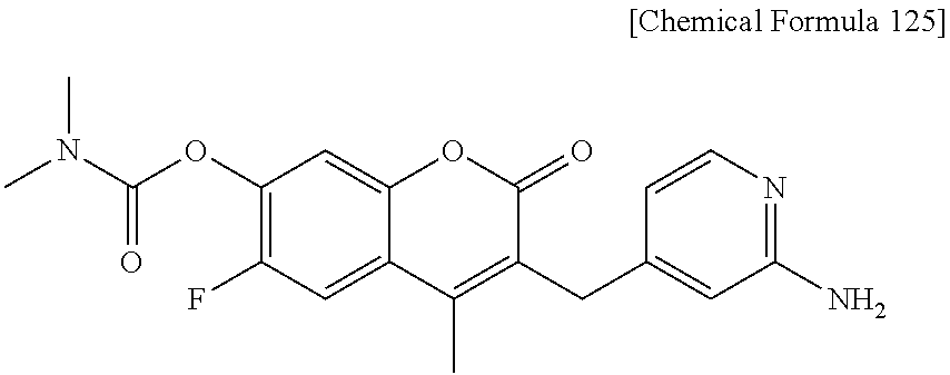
C1(OC(N(C)C)=O)=C(F)C=C2C(=C1)OC(=O)C(CC1=CC(N)=NC=C1)=C2C
